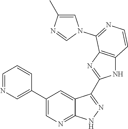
C1=NC=C(C2=CN=C3C(=C2)C(C2=NC4=C(N2)C=CN=C4N2C=C(C)N=C2)=NN3)C=C1
